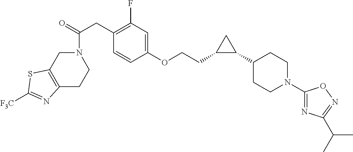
C(=O)(CC1=C(F)C=C(OCCC2C(C3CCN(C4=NC(C(C)C)=NO4)CC3)C2)C=C1)N1CC2=C(CC1)N=C([F3C])S2
